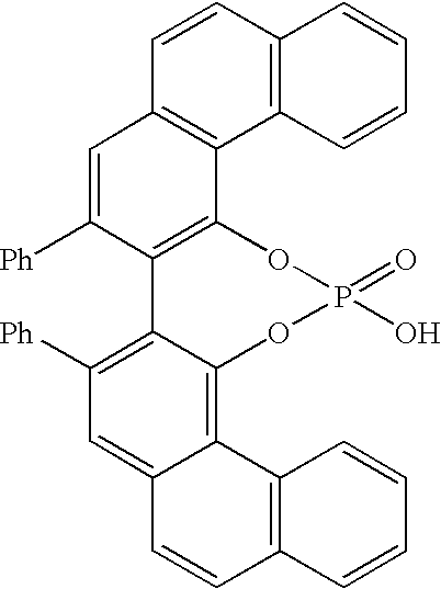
C1=C([Ph])C2=C(C3=C1C=CC1=C3C=CC=C1)OP(=O)(O)OC1=C3C(=CC([Ph])=C21)C=CC1=C3C=CC=C1
